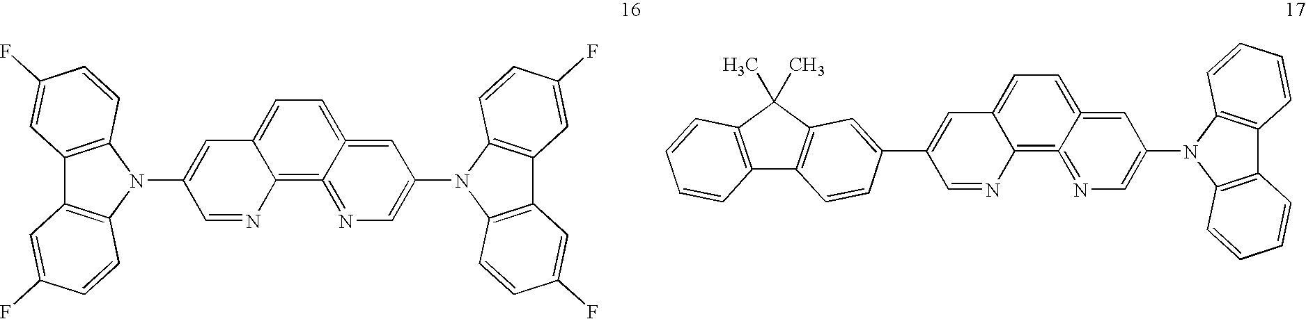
C12=C3=NC=C(N4C5=C(C6=C4C=CC(F)=C6)C=C(F)C=C5)C=C3=CC=C1C=C(N1C3=C(C4=C1C=CC(F)=C4)C=C(F)C=C3)C=N2.C12=C3=NC=C(N4C5=C(C6=C4C=CC=C6)C=CC=C5)C=C3=CC=C1C=C(C1=CC3=C(C4=C(C3(C)C)C=CC=C4)C=C1)C=N2
